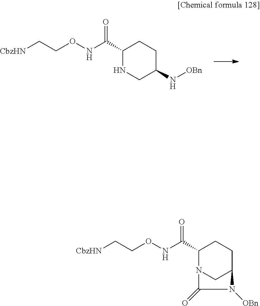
C1C(C(=O)NOCC[CbzHN])NCC(N[OBn])C1.C1C(C(=O)NOCC[CbzHN])N2CC(C1)N([OBn])C2=O
